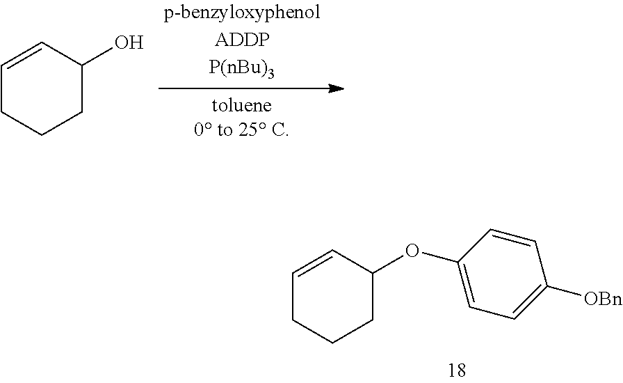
C1=CC(OC2=CC=C([OBn])C=C2)CCC1.C1=CC(O)CCC1
